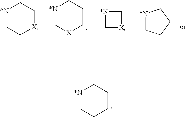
[*N]1CC[X]CC1.[*N]1C[X]CCC1.[*N]1C[X]C1.[*N]1CCCC1.[*N]1CCCCC1
